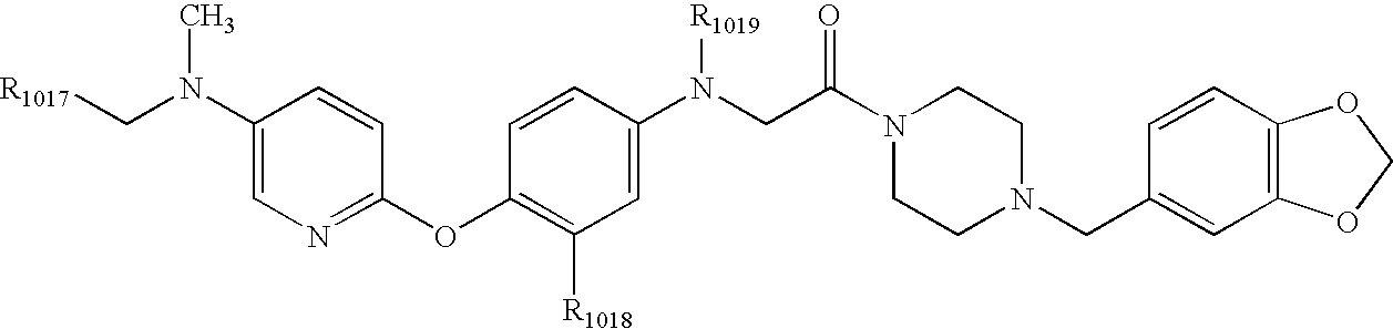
C1(N(C[R1017])C)=CN=C(OC2=C([R1018])C=C(N(CC(=O)N3CCN(CC4=CC5=C(C=C4)OCO5)CC3)[R1019])C=C2)C=C1
